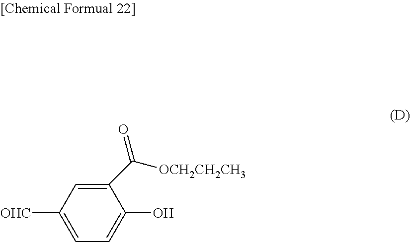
C1(C([OCH2CH2CH3])=O)=CC([OHC])=CC=C1O
